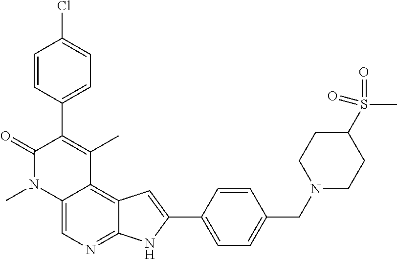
C1=CC(Cl)=CC=C1C1=C(C)C2=C3C(=NC=C2N(C)C1=O)NC(C1=CC=C(CN2CCC(S(=O)(=O)C)CC2)C=C1)=C3
